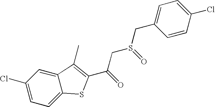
C1(Cl)=CC=C2C(=C1)C(C)=C(C(=O)CS(CC1=CC=C(Cl)C=C1)=O)S2
